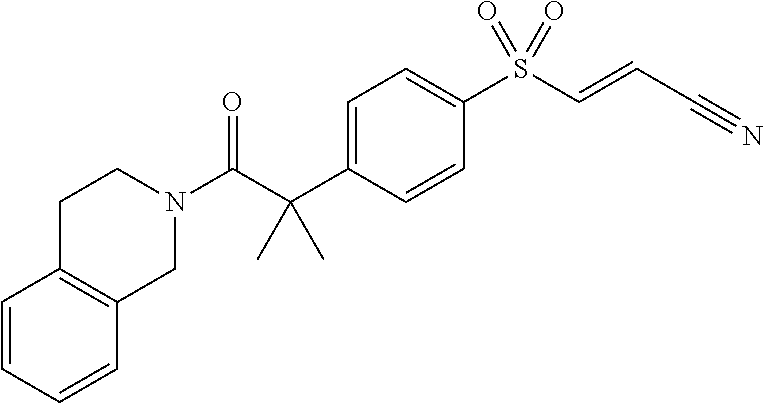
N1(C(C(C2=CC=C(S(C=CC#N)(=O)=O)C=C2)(C)C)=O)CCC2=C(C1)C=CC=C2
